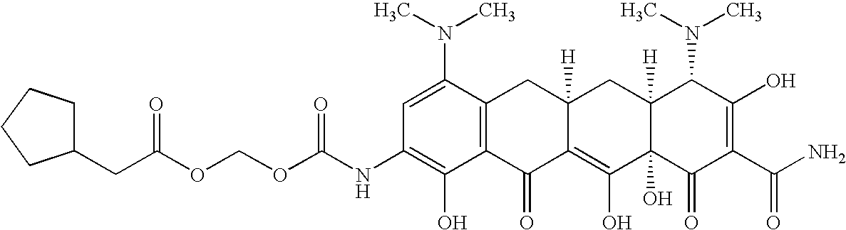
C(OC(NC1=C(O)C2=C(C(N(C)C)=C1)CC1([H])C(=C(O)C3(O)C([H])(C1)C(N(C)C)C(O)=C(C(N)=O)C3=O)C2=O)=O)OC(CC1CCCC1)=O
